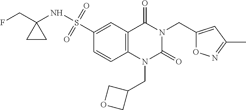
O1C(CN2C(=O)N(CC3COC3)C3=C(C2=O)C=C(S(NC2(CF)CC2)(=O)=O)C=C3)=CC(C)=N1
